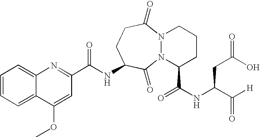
C1=C(OC)C2=CC=CC=C2N=C1C(NC1CCC(=O)N2N(C1=O)C(C(NC(C([H])=O)CC(O)=O)=O)CCC2)=O
